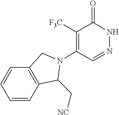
C1([F3C])=C(N2C(C[NC])C3=C(C=CC=C3)C2)C=NNC1=O
